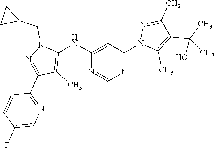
C1(NC2=CC(N3C(C)=C(C(C)(C)O)C(C)=N3)=NC=N2)=C(C)C(C2=NC=C(F)C=C2)=NN1CC1CC1
